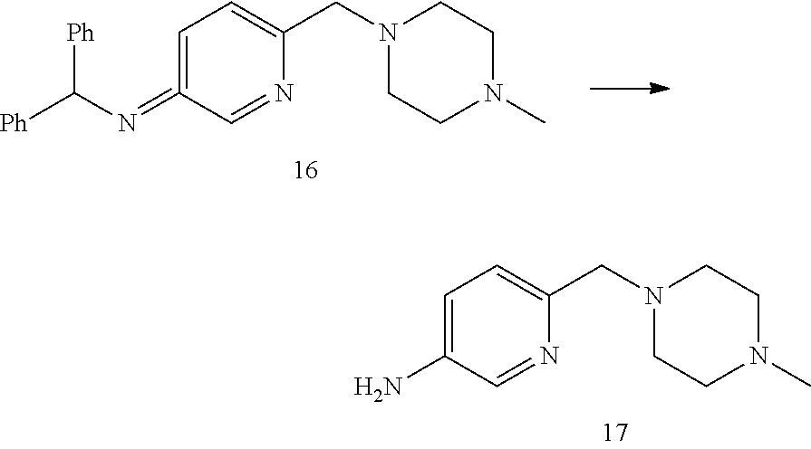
C1=C(N)C=NC(CN2CCN(C)CC2)=C1.C1=C(=NC([Ph])[Ph])C=NC(CN2CCN(C)CC2)=C1
